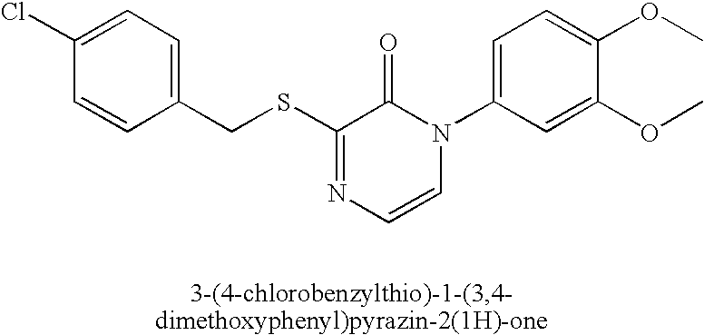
C1(CSC2=NC=CN(C3=CC=C(OC)C(OC)=C3)C2=O)=CC=C(Cl)C=C1
